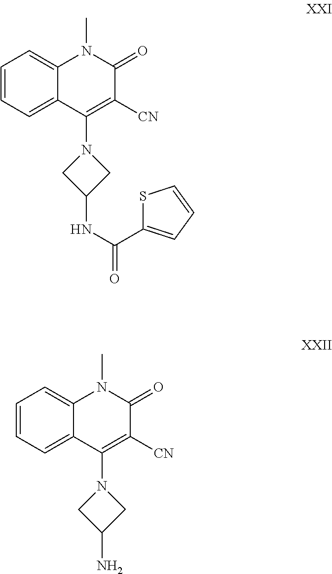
C1=CC=C2C(=C1)N(C)C(=O)C([CN])=C2N1CC(NC(=O)C2=CC=CS2)C1.C1=CC=C2C(=C1)N(C)C(=O)C([CN])=C2N1CC(N)C1
